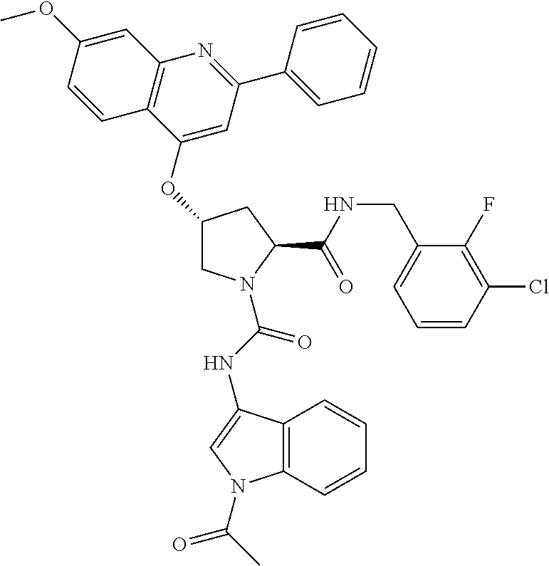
C1(OC2=CC(C3=CC=CC=C3)=NC3=C2C=CC(OC)=C3)CN(C(NC2=CN(C(C)=O)C3=C2C=CC=C3)=O)C(C(NCC2=CC=CC(Cl)=C2F)=O)C1
